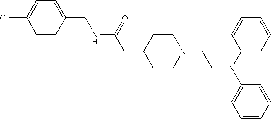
C1(CNC(CC2CCN(CCN(C3=CC=CC=C3)C3=CC=CC=C3)CC2)=O)=CC=C(Cl)C=C1
